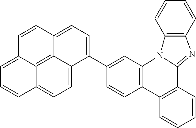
C1=CC2=C(C=C1C1=CC=C3C4=C5C(=CC=C14)C=CC=C5C=C3)N1C(=NC3=C1C=CC=C3)C1=C2C=CC=C1
